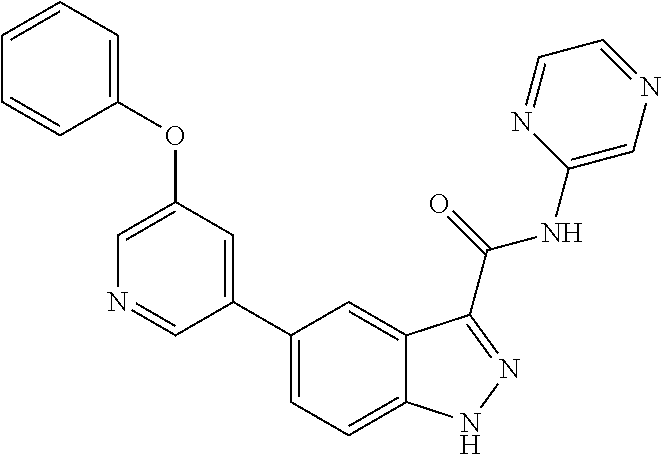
C1(OC2=CC=CC=C2)=CN=CC(C2=CC=C3C(=C2)C(C(NC2=CN=CC=N2)=O)=NN3)=C1
